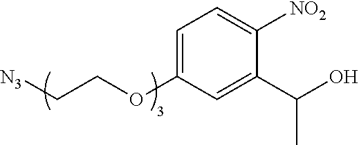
[N3]CCOC1=CC=C([NO2])C(C(C)O)=C1
